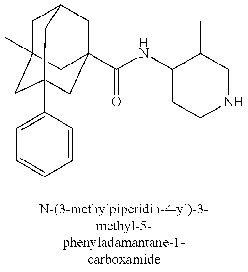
C1C2(C)CC3(C4=CC=CC=C4)CC(C(=O)NC4CCNCC4C)(CC1C3)C2
